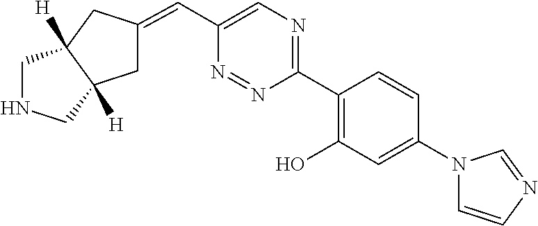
C(C1=CN=C(C2=C(O)C=C(N3C=CN=C3)C=C2)N=N1)=C1CC2([H])CNCC2([H])C1
